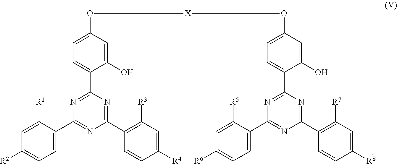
C1=C(C2=NC(C3=C([R3])C=C([R4])C=C3)=NC(C3=CC=C(O[X]OC4=CC=C(C5=NC(C6=CC=C([R6])C=C6[R5])=NC(C6=C([R7])C=C([R8]C)C=C6)=N5)C(O)=C4)C=C3O)=N2)C([R1])=CC([R2])=C1
